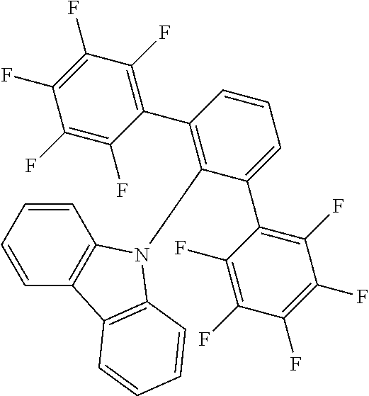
C1(F)=C(F)C(C2=C(N3C4=C(C=CC=C4)C4=C3C=CC=C4)C(C3=C(F)C(F)=C(F)C(F)=C3F)=CC=C2)=C(F)C(F)=C1F
